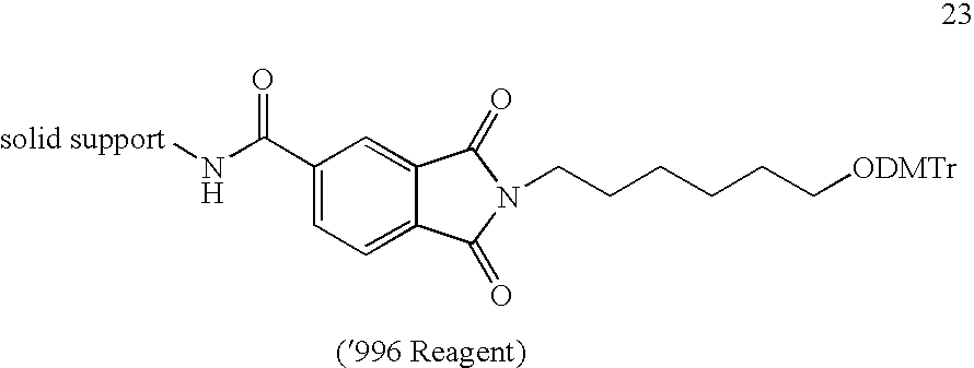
C1(C(N[solid support])=O)=CC=C2C(=C1)C(=O)N(CCCCCC[ODMTr])C2=O
